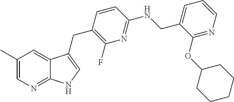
C1(C)=CN=C2C(=C1)C(CC1=C(F)N=C(NCC3=CC=CN=C3OC3CCCCC3)C=C1)=CN2
